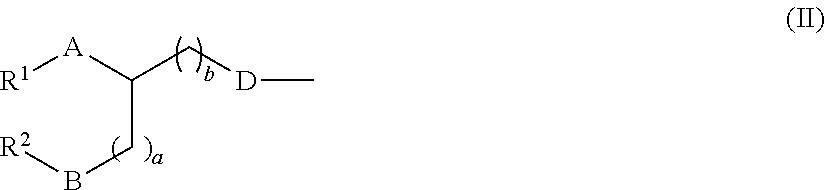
[R1][A]C(C[D]C)CB[R2]
